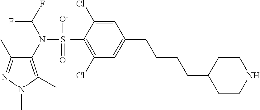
C1(C)=NN(C)C(C)=C1N([S+](C1=C(Cl)C=C(CCCCC2CCNCC2)C=C1Cl)([O-])=O)C(F)F
